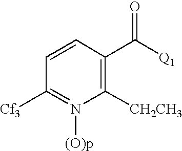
C1=CC(C([Q1])=O)=C([CH2CH3])N([(O)p])=C1[Cf3]
